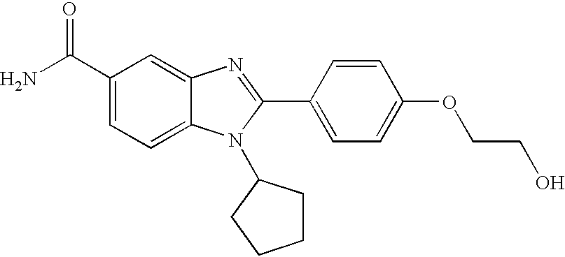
NC(C1=CC=C2C(=C1)N=C(C1=CC=C(OCCO)C=C1)N2C1CCCC1)=O
